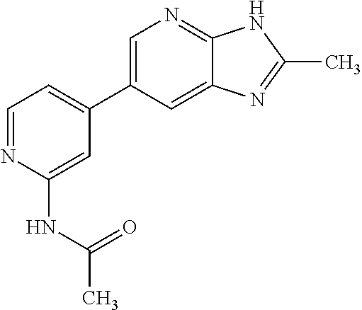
C1=NC(NC(C)=O)=CC(C2=CN=C3C(=C2)N=C(C)N3)=C1
